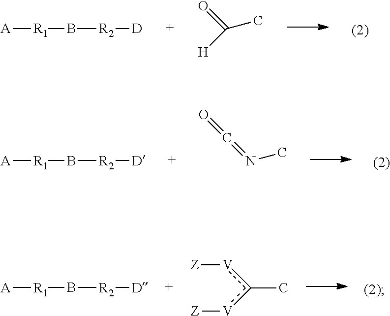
[A][R1]B[R2][D].C(C)([H])=O.[A][R1]B[R2][D].N(C)=C=O.[A][R1]B[R2][D].c(C)([V][Z])[V][Z]
